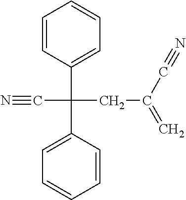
N#CC(C1=CC=CC=C1)(C1=CC=CC=C1)CC(=C)C#N
